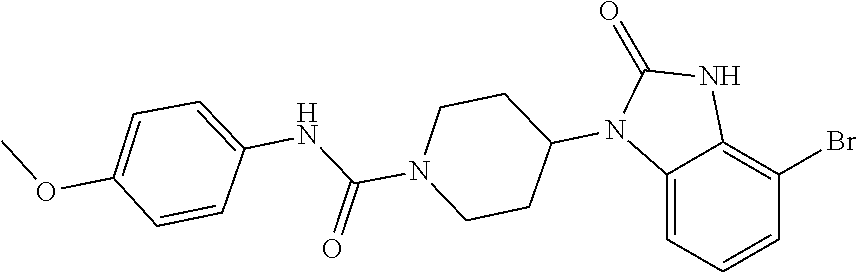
C1CN(C(NC2=CC=C(OC)C=C2)=O)CCC1N1C(=O)NC2=C(Br)C=CC=C12
